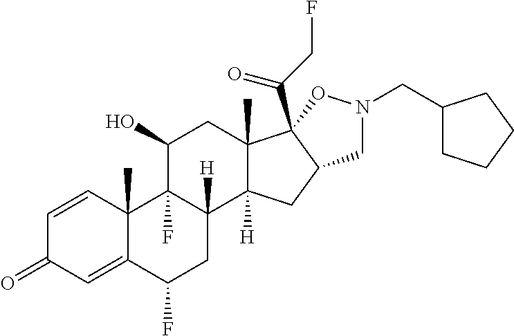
C1=CC2(C)C(=CC1=O)C(F)CC1([H])C2(F)C(O)CC2(C)C1([H])CC1C2(C(CF)=O)ON(CC2CCCC2)C1
